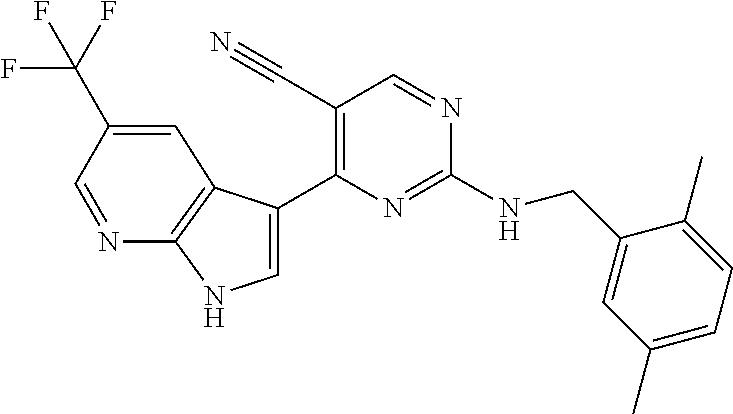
C(NC1=NC(C2=CNC3=C2C=C(C(F)(F)F)C=N3)=C(C#N)C=N1)C1=CC(C)=CC=C1C
